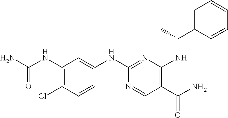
C1(NC(N)=O)=C(Cl)C=CC(NC2=NC(NC(C3=CC=CC=C3)C)=C(C(N)=O)C=N2)=C1
